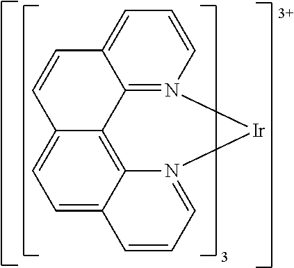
C1=C2C3=C4C(=C1)C=CC1=CC=CN(=C41)[Ir]N3=CC=C2
